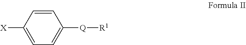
[X]C1=CC=C([Q][R1])C=C1
